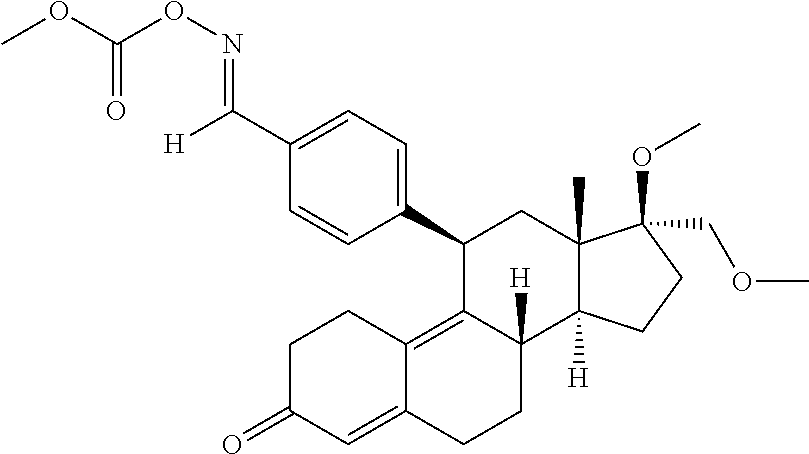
[H]C(C1=CC=C(C2C3=C4C(=CC(=O)CC4)CCC3([H])C3([H])C(C)(C2)C(OC)(COC)CC3)C=C1)=NOC(OC)=O
